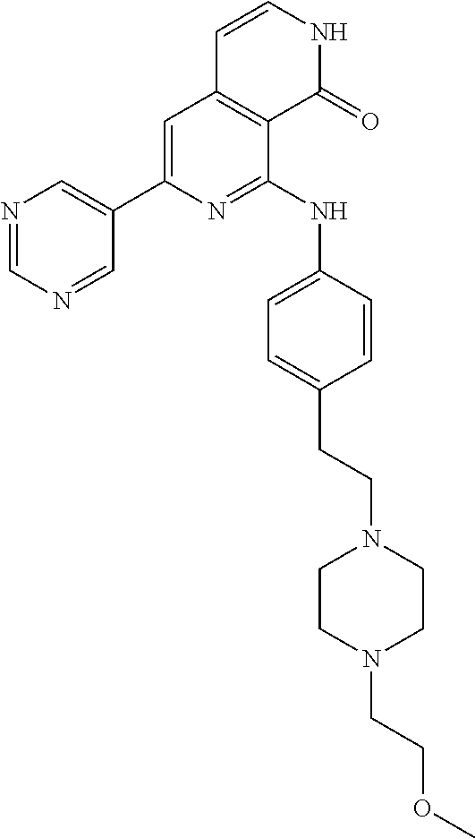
N1=CN=CC(C2=CC3=C(C(NC4=CC=C(CCN5CCN(CCOC)CC5)C=C4)=N2)C(=O)NC=C3)=C1
